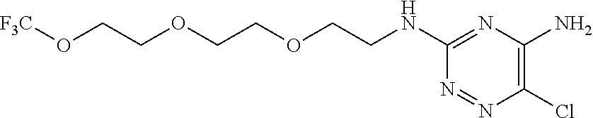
ClC1=C(N)N=C(NCCOCCOCCO[F3C])N=N1
